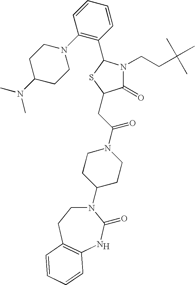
[H].N1(C2CCN(C(CC3C(=O)N(CCC(C)(C)C)C(C4=C(N5CCC(N(C)C)CC5)C=CC=C4)S3)=O)CC2)CCC2=C(NC1=O)C=CC=C2
